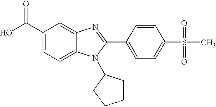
C1(C(O)=O)=CC=C2C(=C1)N=C(C1=CC=C(S(C)(=O)=O)C=C1)N2C1CCCC1
